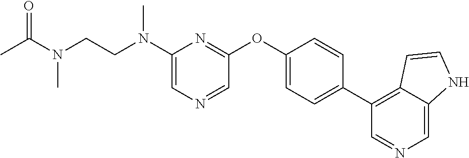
N(C1=CN=CC(OC2=CC=C(C3=C4C(=CN=C3)NC=C4)C=C2)=N1)(CCN(C(=O)C)C)C
